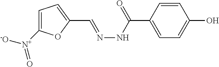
C1=C([N+]([-O])=O)OC(C=NNC(C2=CC=C(O)C=C2)=O)=C1
